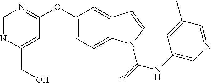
C1(OC2=NC=NC(CO)=C2)=CC=C2C(=C1)C=CN2C(NC1=CN=CC(C)=C1)=O
